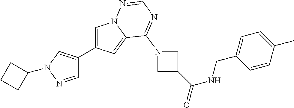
C1=C(C2=CN(C3CCC3)N=C2)C=C2N1N=CN=C2N1CC(C(=O)NCC2=CC=C(C)C=C2)C1
